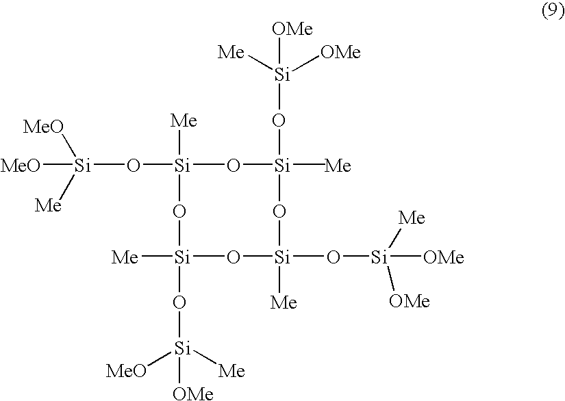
[Si]1(O[Si]([MeO])([Me])[MeO])([Me])O[Si]([Me])(C)(O[Si]([Me])([OMe])[OMe])O[Si](O[Si]([OMe])([Me])[OMe])([Me])O[Si]([Me])(O[Si]([OMe])([MeO])[Me])O1
